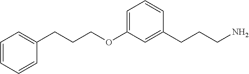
C1(CCCOC2=CC=CC(CCCN)=C2)=CC=CC=C1
